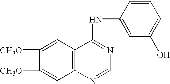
C1([CH3O])=CC2=C(C=C1[CH3O])C(NC1=CC(O)=CC=C1)=NC=N2
